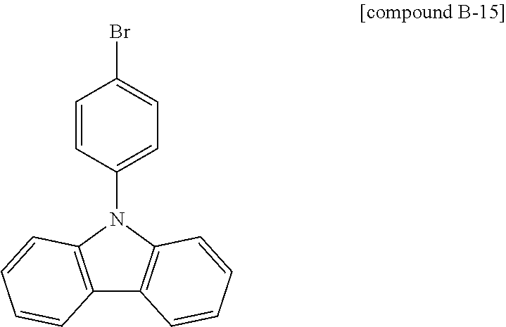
C12=C(N(C3=CC=C(Br)C=C3)C3=C1C=CC=C3)C=CC=C2
